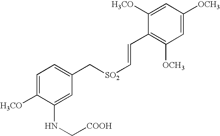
C1=C([H3CO])C(NC[COOH])=CC(C[SO2]C=CC2=C([OCH3])C=C([OCH3])C=C2[H3CO])=C1
